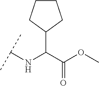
C1(C(C(OC)=O)NC(C)C)CCCC1
